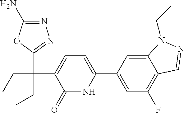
C1(C2=CC(F)=C3C(=C2)N(CC)N=C3)=CC=C(C(CC)(C2=NN=C(N)O2)CC)C(=O)N1
